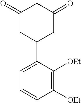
C1(=O)CC(C2=CC=CC([OEt])=C2[OEt])CC(=O)C1
